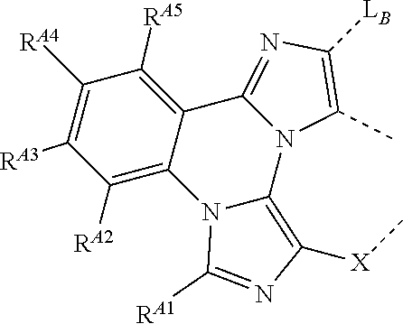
N12C(C)=C([LB])N=C1C1=C([RA5])C([RA4])=C([RA3])C([RA2])=C1N1C2=C([X]C)N=C1[RA1]
